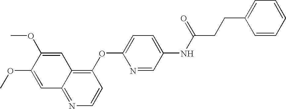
C1=C(OC)C(OC)=CC2=NC=CC(OC3=CC=C(NC(CCC4=CC=CC=C4)=O)C=N3)=C12
